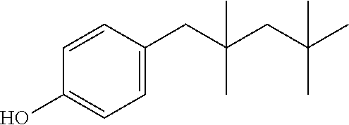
C1=CC(CC(CC(C)(C)C)(C)C)=CC=C1O
